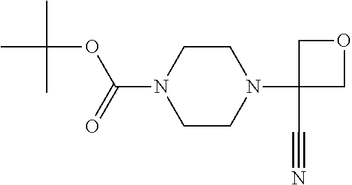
N1(C2(C#N)COC2)CCN(C(OC(C)(C)C)=O)CC1
